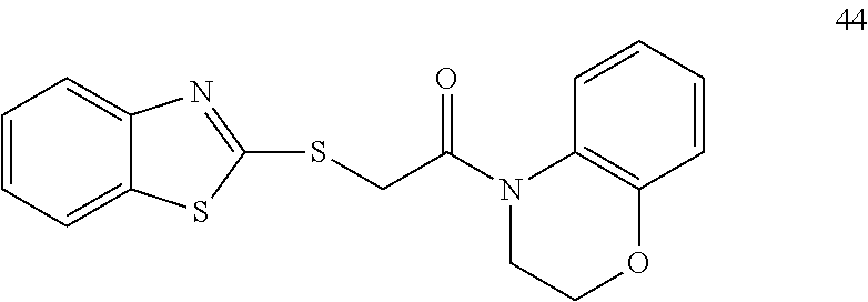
C1=CC=C2C(=C1)N=C(SCC(=O)N1CCOC3=C1C=CC=C3)S2
